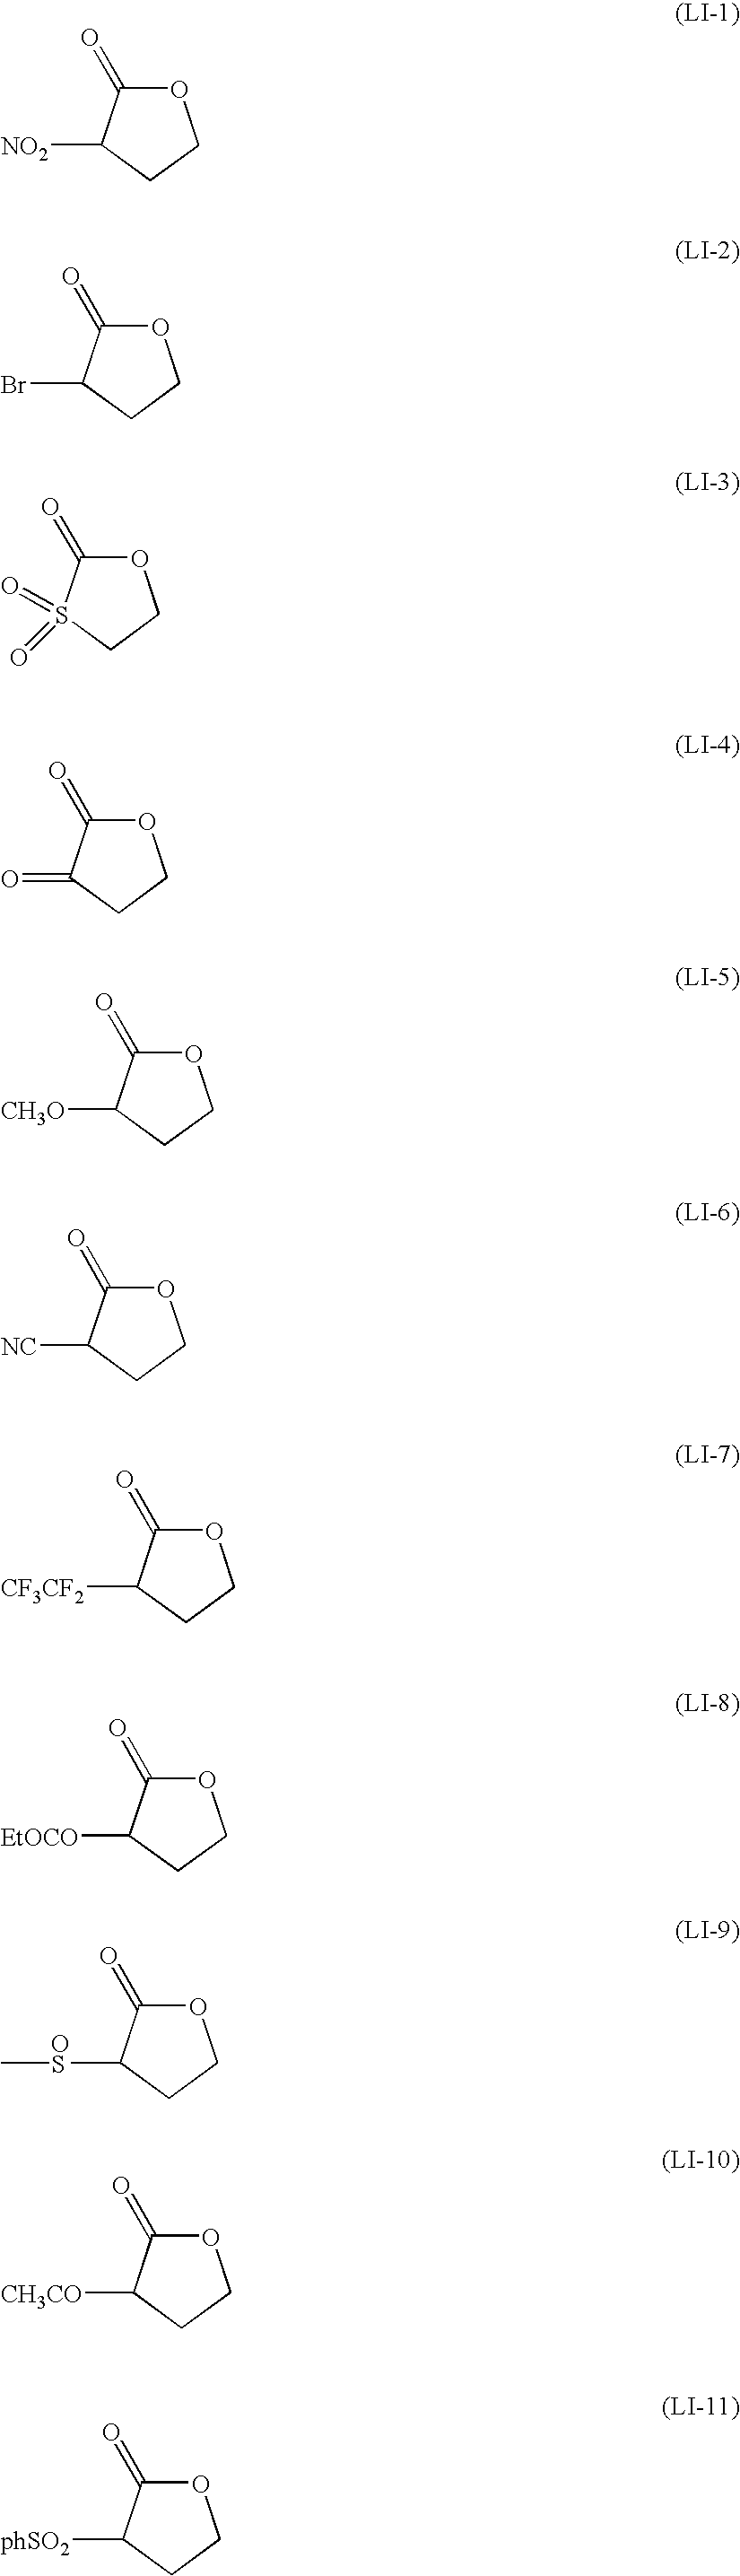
O1C(=O)C([NO2])CC1.O1C(=O)C(Br)CC1.O1C(=O)S(=O)(=O)CC1.O1C(=O)C(=O)CC1.O1C(=O)C([CH3O])CC1.O1C(=O)C([NC])CC1.O1C(=O)C([CF3CF2])CC1.O1C(=O)C([EtOCO])CC1.O1C(=O)C([OS]C)CC1.O1C(=O)C([CH3CO])CC1.O1C(=O)C([phSO2])CC1
